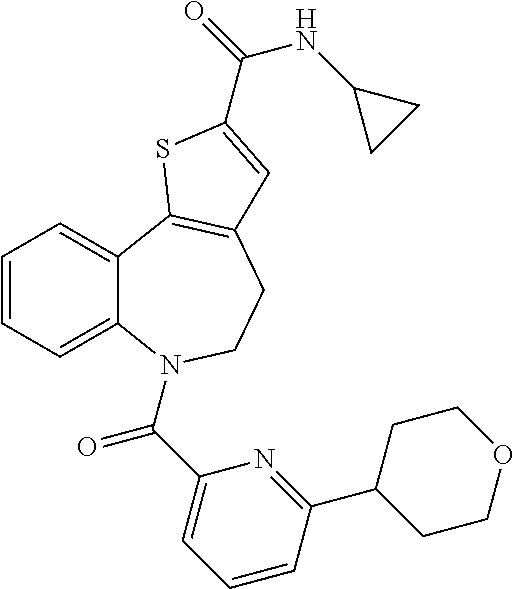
C1=CC=C2C(=C1)C1=C(CCN2C(C2=CC=CC(C3CCOCC3)=N2)=O)C=C(C(=O)NC2CC2)S1
